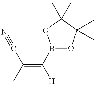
C(=C(B1OC(C)(C)C(C)(C)O1)[H])(C#N)C
